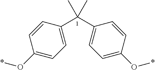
*OC1=CC=C(C(C2=CC=C(O*)C=C2)(C)C)C=C1
